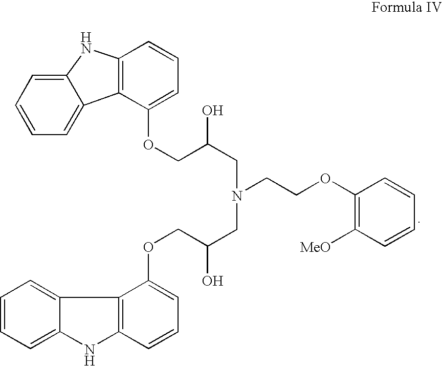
C12=C(NC3=CC=CC=C13)C=CC=C2OCC(CN(CC(COC1=CC=CC2=C1C1=CC=CC=C1N2)O)CCOC1=C([MeO])C=CC=C1)O
